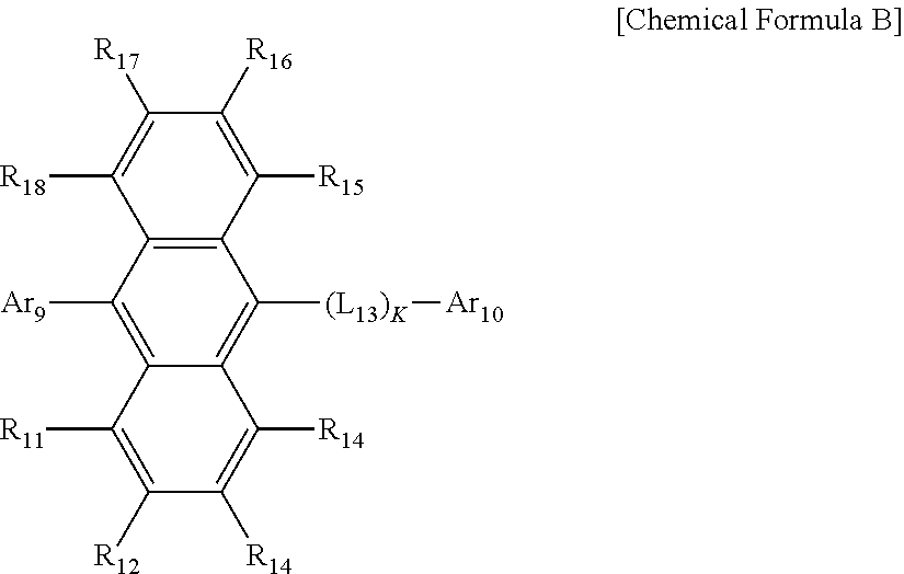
C12=C(C([Ar9])=C3C(=C1[(L13)K][Ar10])C([R14])=C([R14])C([R12])=C3[R11])C([R18])=C([R17])C([R16])=C2[R15]
